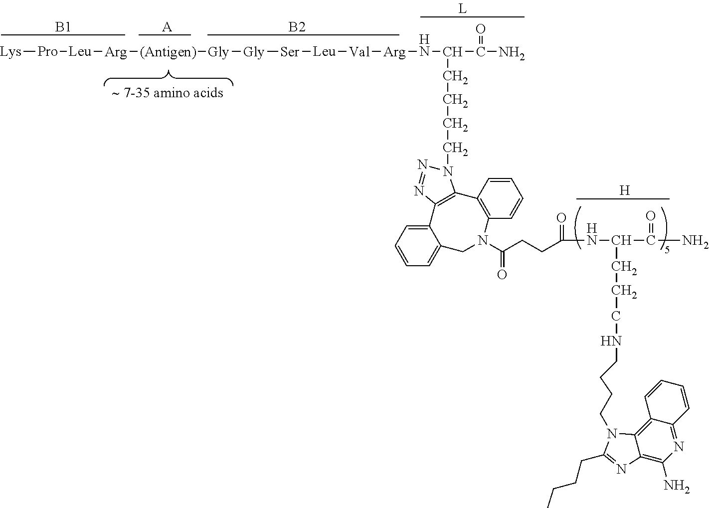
[B1].[A].[B2].[H].[Lys][Pro][Leu][Arg][(Antigen)][Gly][Gly][Ser][Leu][Val][Arg]NC(C(=O)N)CCCCN1N=NC2=C1C1=C(C=CC=C1)N(C(CCC(NC(CCCNCCCCN1C3=C4C(=NC(N)=C3N=C1CCCC)C=CC=C4)C(N)=O)=O)=O)CC1=CC=CC=C12
